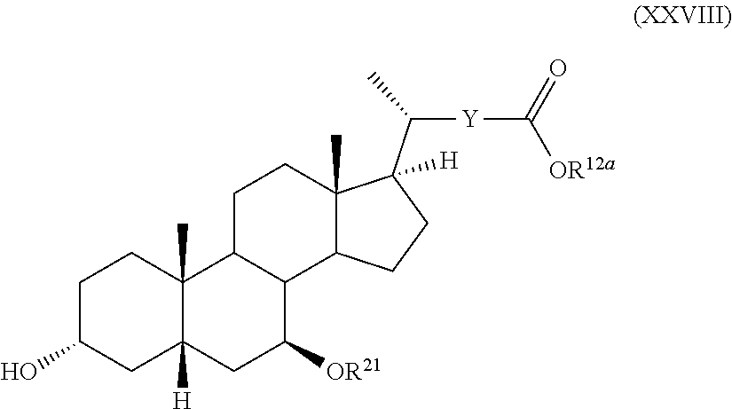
C12(C)C([H])(CC([OR21])C3C1CCC1(C)C3CCC1(C(C)[Y]C([OR12a])=O)[H])CC(O)CC2
